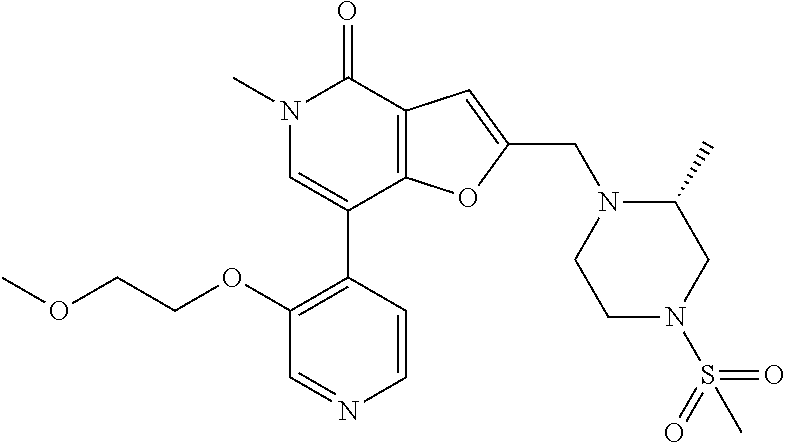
C(COC1=C(C2=CN(C)C(=O)C3=C2OC(CN2CCN(S(=O)(=O)C)CC2C)=C3)C=CN=C1)OC
